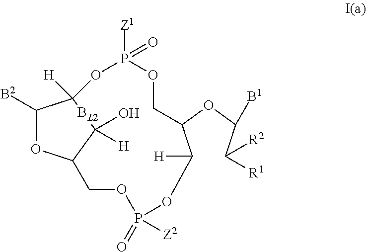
[B2]C1OC2COP(=O)([Z2])OC([H])C(OC(C([R2])[R1])[B1])COP([Z1])(=O)OC1([H])[BL2]C2(O)[H]
